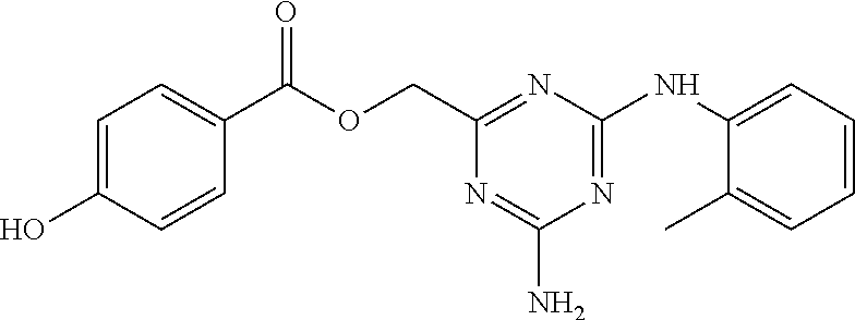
C(C1=CC=C(O)C=C1)(OCC1=NC(NC2=CC=CC=C2C)=NC(N)=N1)=O
